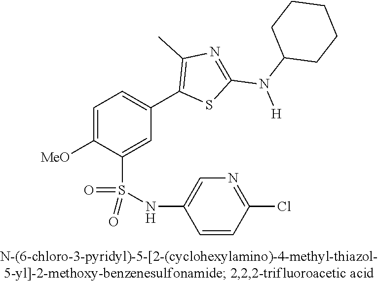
C1=C([OMe])C(S(NC2=CN=C(Cl)C=C2)(=O)=O)=CC(C2=C(C)N=C(N(C3CCCCC3)[H])S2)=C1
